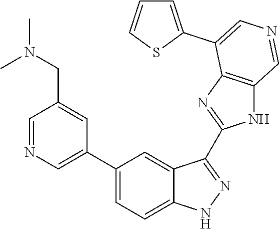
C1(C2=CN=CC(CN(C)C)=C2)=CC=C2C(=C1)C(C1=NC3=C(N1)C=NC=C3C1=CC=CS1)=NN2
